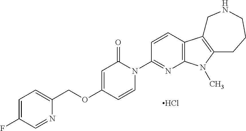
C1=C(F)C=NC(COC2=CC(=O)N(C3=NC4=C(C=C3)C3=C(N4C)CCCNC3)C=C2)=C1.Cl
